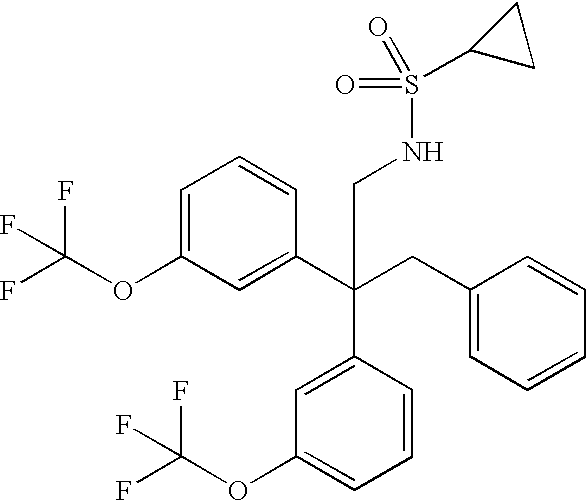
C1=C(OC(F)(F)F)C=C(C(CC2=CC=CC=C2)(C2=CC(OC(F)(F)F)=CC=C2)CNS(=O)(=O)C2CC2)C=C1
